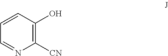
C1([CN])=C(O)C=CC=N1
